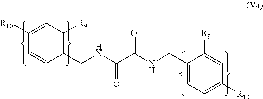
C1(CNC(C(NCC2=C([R9])C=C([R10])C=C2)=O)=O)=CC=C([R10])C=C1[R9]
